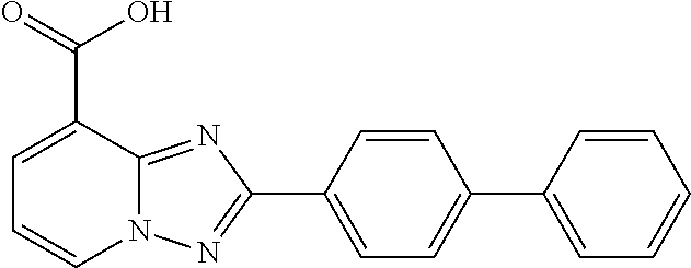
C1=C(C2=NN3C(=N2)C(C(O)=O)=CC=C3)C=CC(C2=CC=CC=C2)=C1
